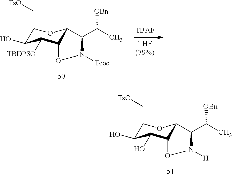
C1(C[TsO])C(O)C(O)C2C(O1)C(C(C)[OBn])N([H])O2.C1(C[TsO])C(O)C([TBDPSO])C2C(O1)C(C(C)[OBn])N([Teoc])O2.[TBAF].[THF(79%)]
